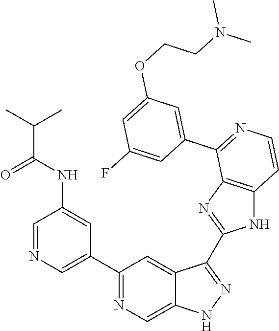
C1(C2=CN=CC(NC(=O)C(C)C)=C2)=NC=C2C(=C1)C(C1=NC3=C(N1)C=CN=C3C1=CC(OCCN(C)C)=CC(F)=C1)=NN2
